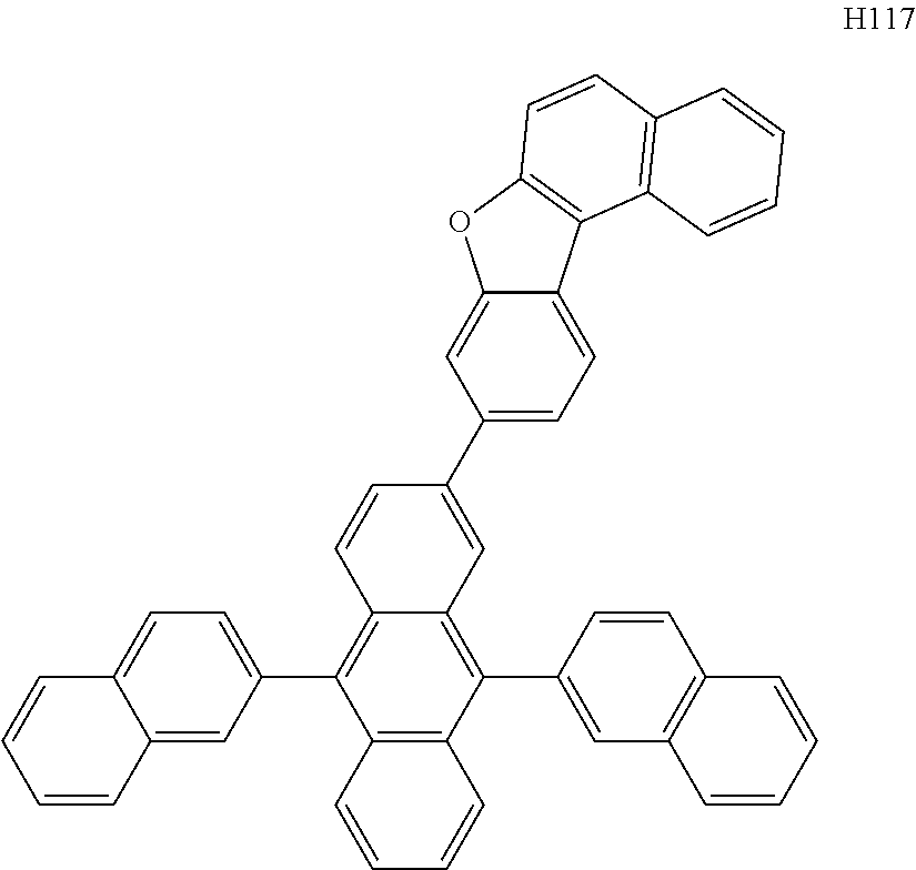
C1=CC(C2=C3C(=C(C4=CC=C5C(=C4)C=CC=C5)C4=C2C=CC=C4)C=CC(C2=CC=C4C(=C2)OC2=C4C4=C(C=C2)C=CC=C4)=C3)=CC2=C1C=CC=C2
